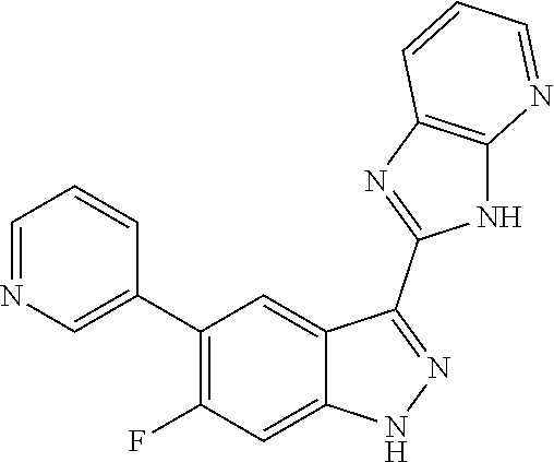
C1=NC=C(C2=C(F)C=C3C(=C2)C(C2=NC4=C(N2)N=CC=C4)=NN3)C=C1
